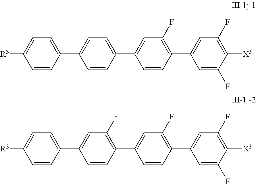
C1=CC(C2=CC=C(C3=CC(F)=C(C4=CC(F)=C([X3])C(F)=C4)C=C3)C=C2)=CC=C1[R3].C1=CC(C2=CC(F)=C(C3=CC(F)=C(C4=CC(F)=C([X3])C(F)=C4)C=C3)C=C2)=CC=C1[R3]
